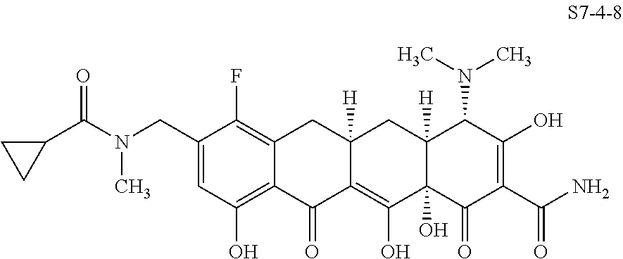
C1(CN(C(=O)C2CC2)C)=CC(O)=C2C(=C1F)CC1([H])C(=C(O)C3(O)C([H])(C1)C(N(C)C)C(O)=C(C(N)=O)C3=O)C2=O
